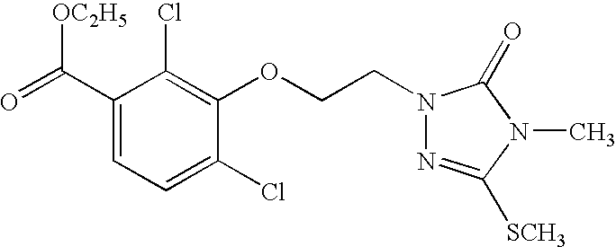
O=C(C1=CC=C(Cl)C(OCCN2N=C([SCH3])N(C)C2=O)=C1Cl)[OC2H5]
